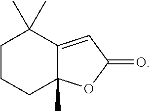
C1CCC2(C)C(=CC(=O)O2)C1(C)C
